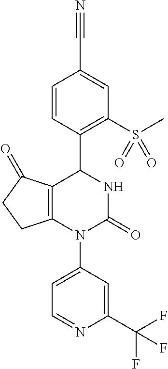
C1=CC(C2C3=C(N(C4=CC=NC(C(F)(F)F)=C4)C(=O)N2)CCC3=O)=C(S(C)(=O)=O)C=C1C#N
